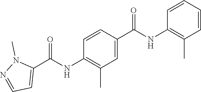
C1=CC=CC(NC(C2=CC(C)=C(NC(C3=CC=NN3C)=O)C=C2)=O)=C1C
